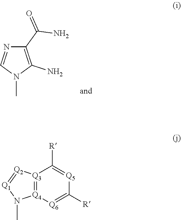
C1(C(=O)N)=C(N)N(C)C=N1.[Q3]12=[Q4]([Q6]=C([R])[Q5]=C1[R])N(C)[Q1]=[Q2]2
